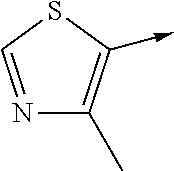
N1=CSC(->C)=C1C
